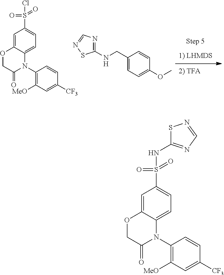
C1=C2C(=CC=C1S(=O)(=O)Cl)N(C1=C([MeO])C=C([CF3])C=C1)C(=O)CO2.C1(CNC2=NC=NS2)=CC=C(OC)C=C1.N(S(=O)(=O)C1=CC=C2C(=C1)OCC(=O)N2C1=C([MeO])C=C([CF3])C=C1)C1=NC=NS1
